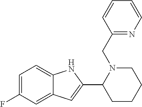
C1=C(F)C=C2C(=C1)NC(C1N(CC3=NC=CC=C3)CCCC1)=C2
